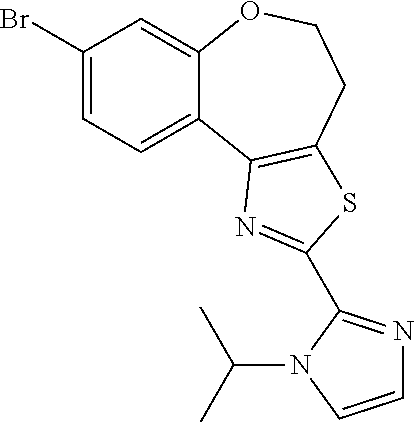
C1(Br)=CC=C2C(=C1)OCCC1=C2N=C(C2=NC=CN2C(C)C)S1
